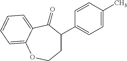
C1C(C2=CC=C(C)C=C2)C(=O)C2=CC=CC=C2OC1
